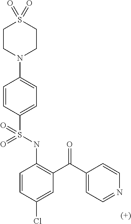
C1=CC(S(NC2=C(C(=O)C3=CC=NC=C3)C=C(Cl)C=C2)(=O)=O)=CC=C1N1CCS(=O)(=O)CC1
